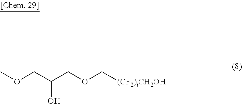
O(CC(COC[(CF2)tCH2OH])O)C
